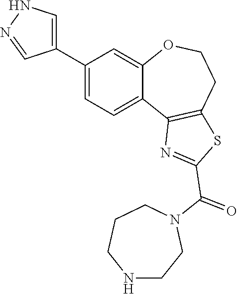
C1(C2=CNN=C2)=CC=C2C(=C1)OCCC1=C2N=C(C(N2CCNCCC2)=O)S1
